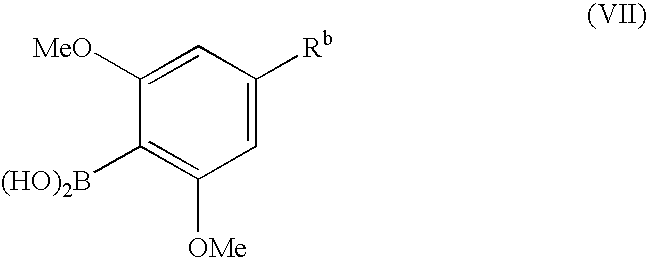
C1([MeO])=CC([Rb])=CC([OMe])=C1[(HO)2B]
